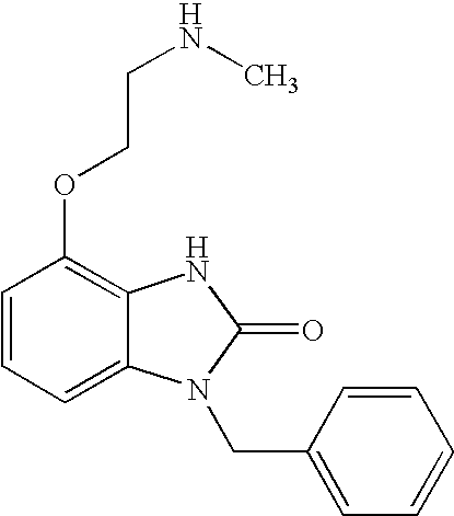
C1=CC=C2C(=C1OCCNC)NC(=O)N2CC1=CC=CC=C1
